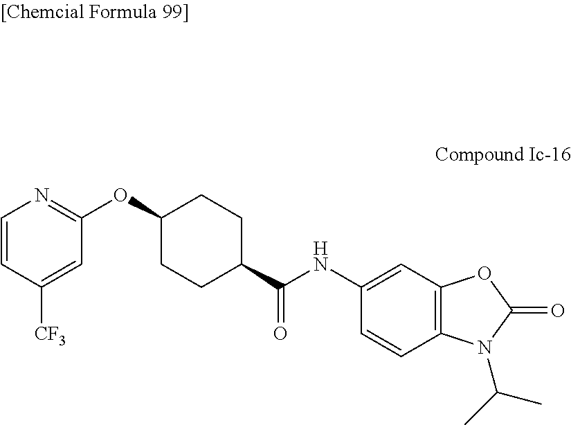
C1(OC2CCC(C(NC3=CC4=C(C=C3)N(C(C)C)C(=O)O4)=O)CC2)=NC=CC([CF3])=C1
